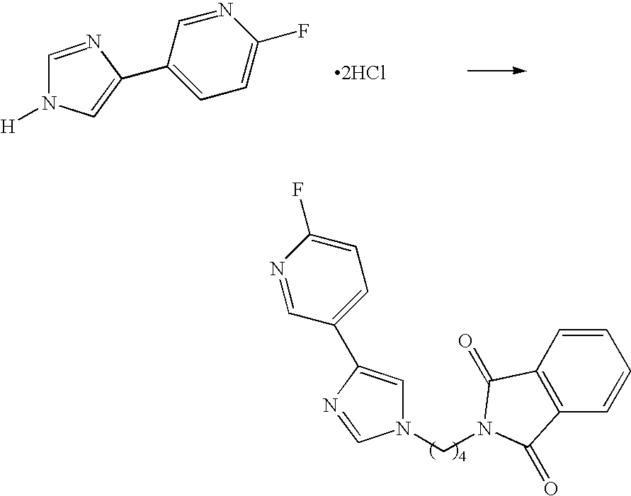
[2HCl].C1(C2=CN([H])C=N2)=CC=C(F)N=C1.C1=CC2=C(C=C1)C(=O)N(CN1C=C(C3=CC=C(F)N=C3)N=C1)C2=O
